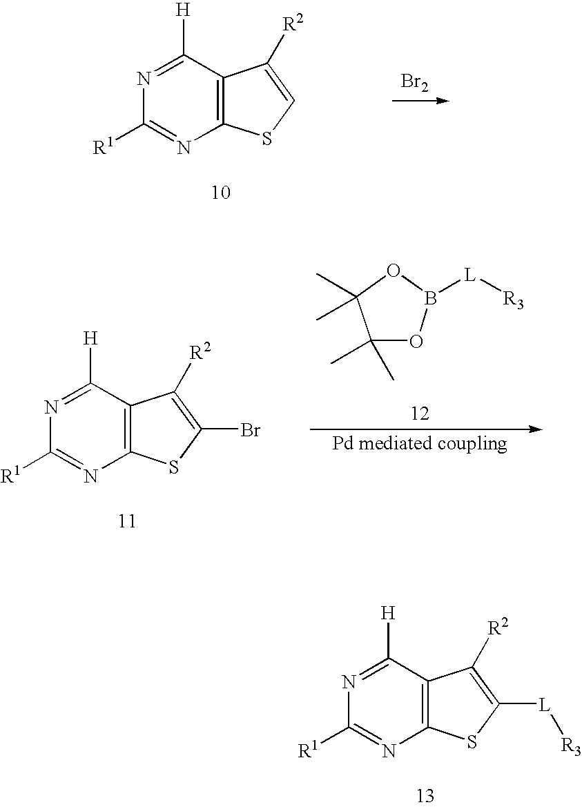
C12=C(SC=C1[R2])N=C([R1])N=C2[H].[Br2].C12=C(SC(Br)=C1[R2])N=C([R1])N=C2[H].C1(C)(C)OB([L][R3])OC1(C)C.C12=C(SC([L][R3])=C1[R2])N=C([R1])N=C2[H]
